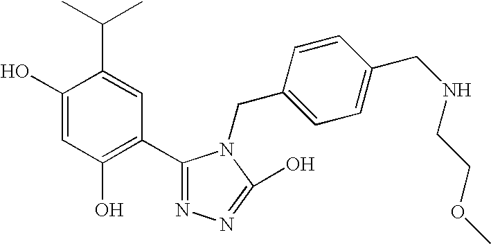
C1(O)=CC(O)=C(C2=NN=C(O)N2CC2=CC=C(CNCCOC)C=C2)C=C1C(C)C
